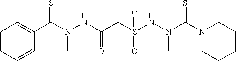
C1=CC=CC=C1C(N(NC(CS(NN(C(N1CCCCC1)=S)C)(=O)=O)=O)C)=S
